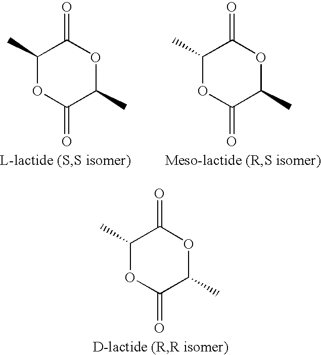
C1(C)OC(=O)C(C)OC1=O.C1(C)OC(=O)C(C)OC1=O.C1(C)OC(=O)C(C)OC1=O
